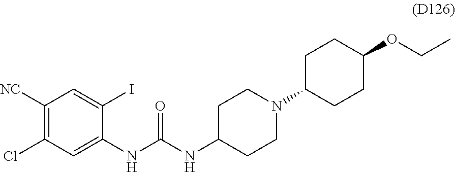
C1([NC])=C(Cl)C=C(NC(NC2CCN(C3CCC(OCC)CC3)CC2)=O)C(I)=C1
